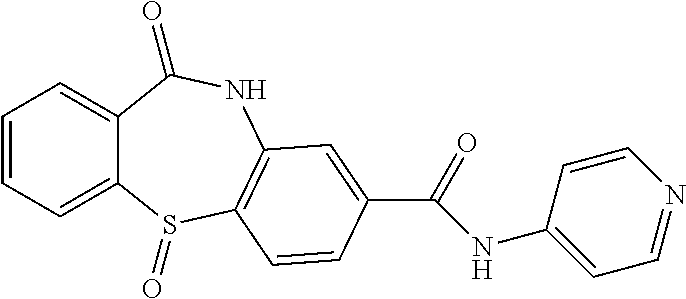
C1=CC=C2C(=C1)C(=O)NC1=C(S2=O)C=CC(C(=O)NC2=CC=NC=C2)=C1
